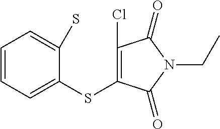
C1=CC=C(SC2=C(Cl)C(=O)N(CC)C2=O)C(S)=C1
